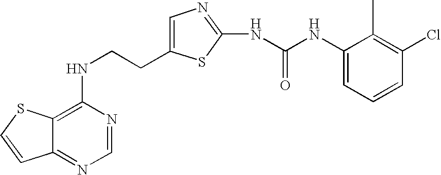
C(CNC1=C2C(=NC=N1)C=CS2)C1=CN=C(NC(=O)NC2=CC=CC(Cl)=C2C)S1
